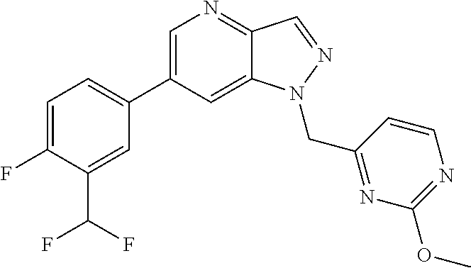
C1(C2=CC=C(F)C(C(F)F)=C2)=CN=C2C(=C1)N(CC1=NC(OC)=NC=C1)N=C2
